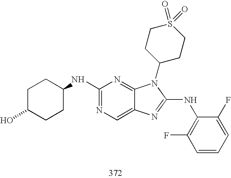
C1(NC2CCC(O)CC2)=NC=C2C(=N1)N(C1CCS(=O)(=O)CC1)C(NC1=C(F)C=CC=C1F)=N2
